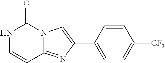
N1C=CC2=NC(C3=CC=C([CF3])C=C3)=CN2C1=O
